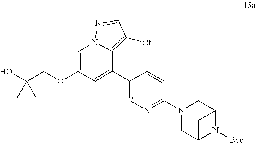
C1(OCC(O)(C)C)=CN2C(=C([CN])C=N2)C(C2=CN=C(N3CC4N([Boc])C(C3)C4)C=C2)=C1
